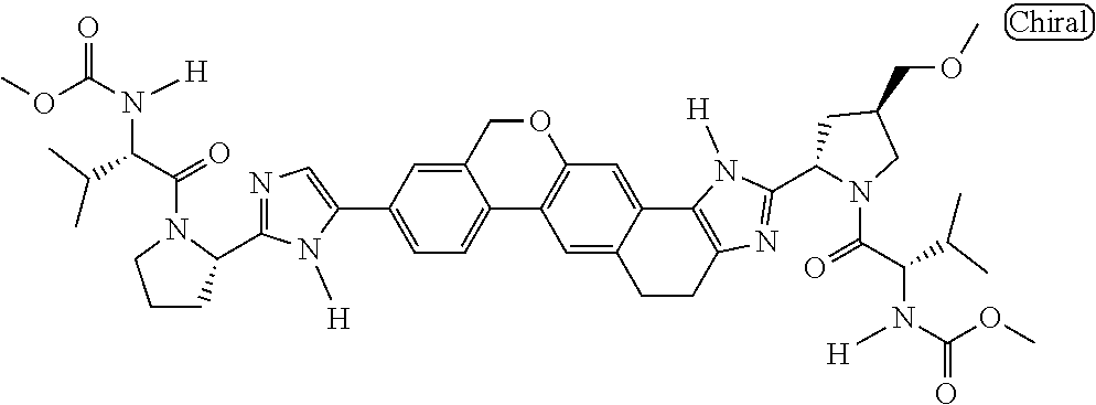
C1=C(C2=CN=C(C3N(C(=O)C(N([H])C(=O)OC)C(C)C)CCC3)N2[H])C=C2C(=C1)C1=C(OC2)C=C2C(=C1)CCC1=C2N([H])C(C2N(C(=O)C(N([H])C(=O)OC)C(C)C)CC(COC)C2)=N1
